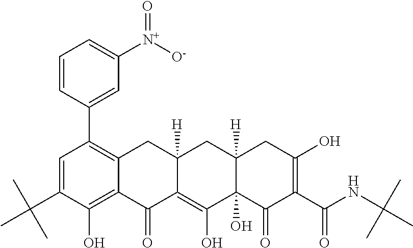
C1=C(C(C)(C)C)C(O)=C2C(=C1C1=CC([N+]([O-])=O)=CC=C1)CC1([H])C(=C(O)C3(O)C([H])(C1)CC(O)=C(C(NC(C)(C)C)=O)C3=O)C2=O
